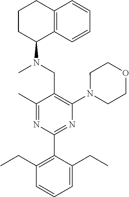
C1(C)=NC(C2=C(CC)C=CC=C2CC)=NC(N2CCOCC2)=C1CN(C)C1C2=C(CCC1)C=CC=C2
